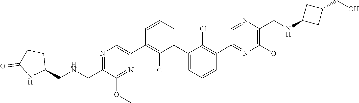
N1=C(C[HN]CC2CCC(=O)N2)C(OC)=NC(C2=C(Cl)C(C3=CC=CC(C4=NC(OC)=C(CNC5CC(CO)C5)N=C4)=C3Cl)=CC=C2)=C1
